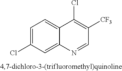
C1=C(Cl)C=C2C(=C1)C(Cl)=C([CF3])C=N2
